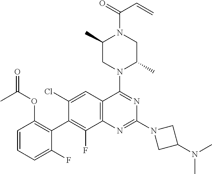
C1=CC=C(F)C(C2=C(F)C3=C(C=C2Cl)C(N2C(C)CN(C(=O)C=C)C(C)C2)=NC(N2CC(N(C)C)C2)=N3)=C1OC(=O)C
